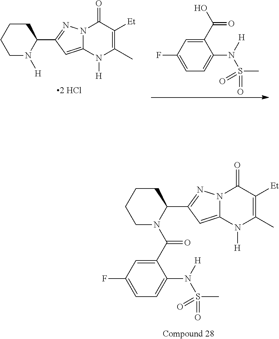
N1([H])C(C2=NN3C(=C2)N([H])C(C)=C([Et])C3=O)CCCC1.C1=C(N(S(C)(=O)=O)[H])C(C(O)=O)=CC(F)=C1.N1(C(C2=CC(F)=CC=C2N(S(C)(=O)=O)[H])=O)C(C2=NN3C(=C2)N([H])C(C)=C([Et])C3=O)CCCC1
